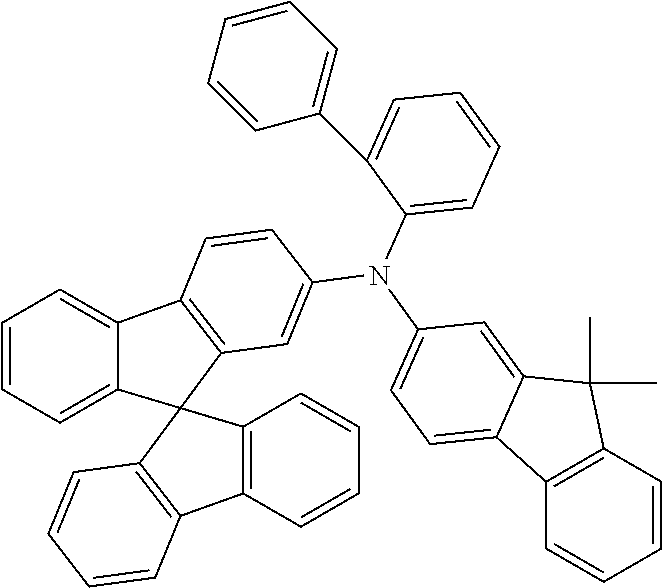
C12=C(C=CC=C1)C(C)(C)C1=CC(N(C3=CC=CC=C3C3=CC=CC=C3)C3=CC4=C(C=C3)C3=CC=CC=C3C43C4=C(C=CC=C4)C4=C3C=CC=C4)=CC=C21
